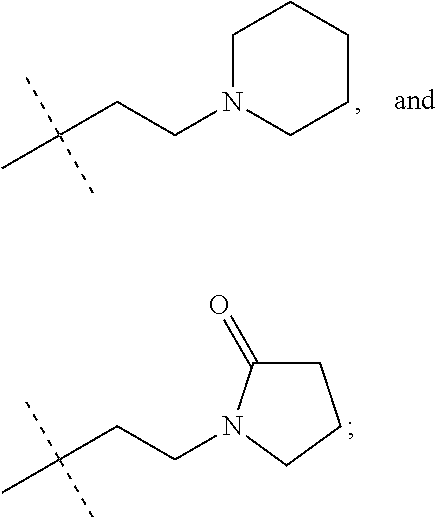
C1N(CCC(C)(C)C)CCCC1.C1C(=O)N(CCC(C)(C)C)CC1
